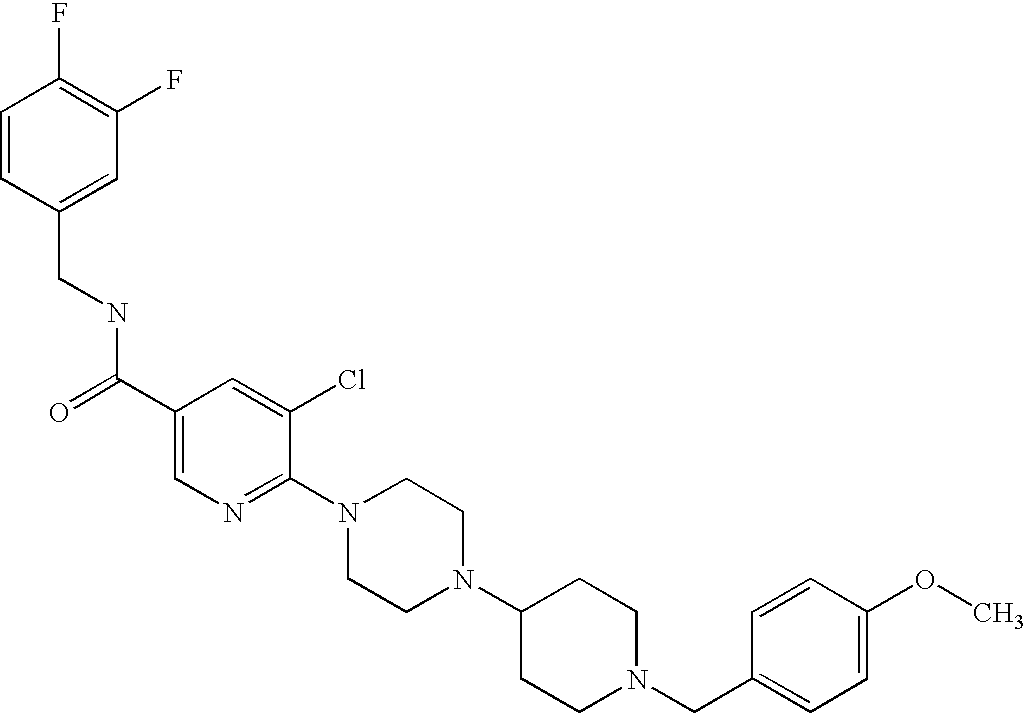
C(N1CCC(N2CCN(C3=NC=C(C(=O)NCC4=CC(F)=C(F)C=C4)C=C3Cl)CC2)CC1)C1=CC=C(OC)C=C1
